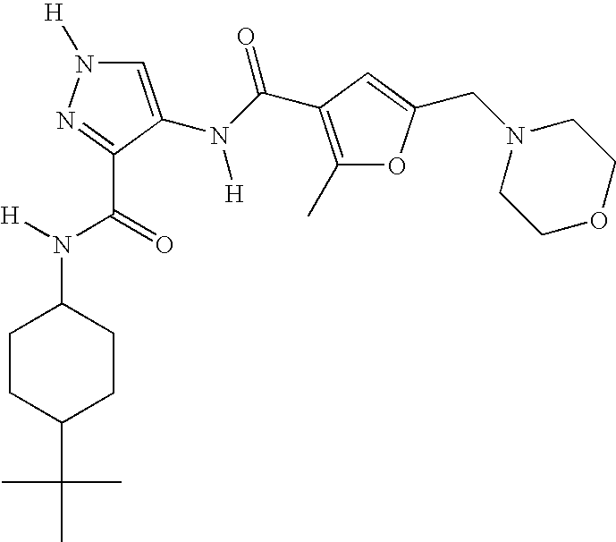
C1CC(N([H])C(=O)C2=NN([H])C=C2N(C(=O)C2=C(C)OC(CN3CCOCC3)=C2)[H])CCC1C(C)(C)C
